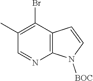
C12=C(C(Br)=C(C)C=N1)C=CN2[BOC]
